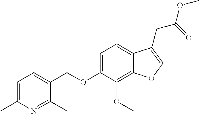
C1=C(C)N=C(C)C(COC2=CC=C3C(=C2OC)OC=C3CC(=O)OC)=C1
